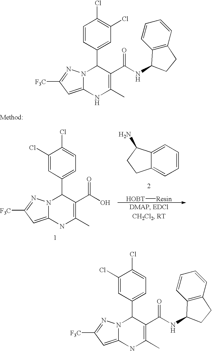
N12C(=CC([F3C])=N1)NC(C)=C(C(O)=O)C2C1=CC=C(Cl)C(Cl)=C1.C12=CC=CC=C1C(N)CC2.[HOBT][Resin].N12C(=CC([F3C])=N1)NC(C)=C(C(NC1C3=C(C=CC=C3)CC1)=O)C2C1=CC(Cl)=C(Cl)C=C1.N12C(=CC([F3C])=N1)NC(C)=C(C(NC1C3=C(C=CC=C3)CC1)=O)C2C1=CC=C(Cl)C(Cl)=C1
